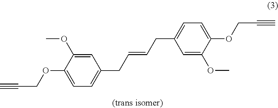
C1(OCC#C)=CC=C(CC=CCC2=CC=C(OCC#C)C(OC)=C2)C=C1OC
